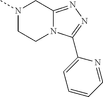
N1(C)CCN2C(=NN=C2C2=CC=CC=N2)C1
